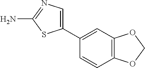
C12=C(C=C(C3=CN=C(N)S3)C=C1)OCO2
